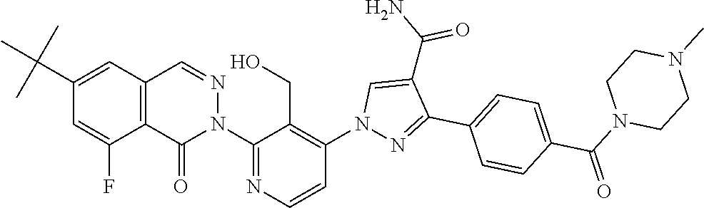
C12=C(C=NN(C3=NC=CC(N4N=C(C5=CC=C(C(N6CCN(C)CC6)=O)C=C5)C(C(N)=O)=C4)=C3CO)C1=O)C=C(C(C)(C)C)C=C2F
